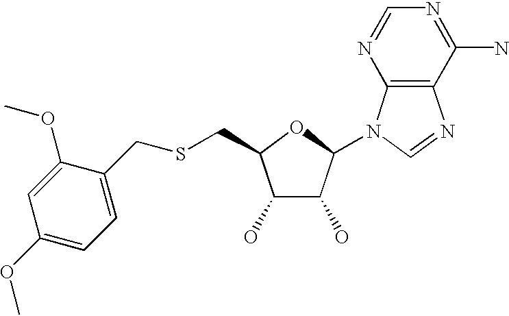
C1(O)C(O)C(N2C3=C(N=C2)C(N)=NC=N3)OC1CSCC1=CC=C(OC)C=C1OC
